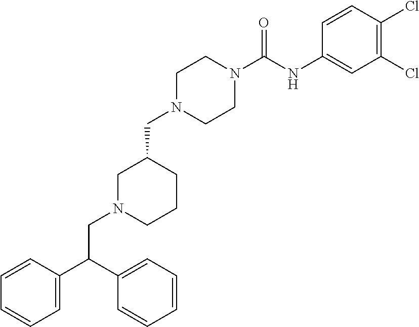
C1N(CC2CN(CC(C3=CC=CC=C3)C3=CC=CC=C3)CCC2)CCN(C(NC2=CC(Cl)=C(Cl)C=C2)=O)C1
